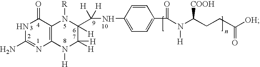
C12=C(N([H])C([H])([H])C(C(NC3=CC=C(C(N(C(CCC([OH])=O)[COOH])[H])=O)C=C3)([H])[H])([H])N1[R])N=C(N)NC2=O
